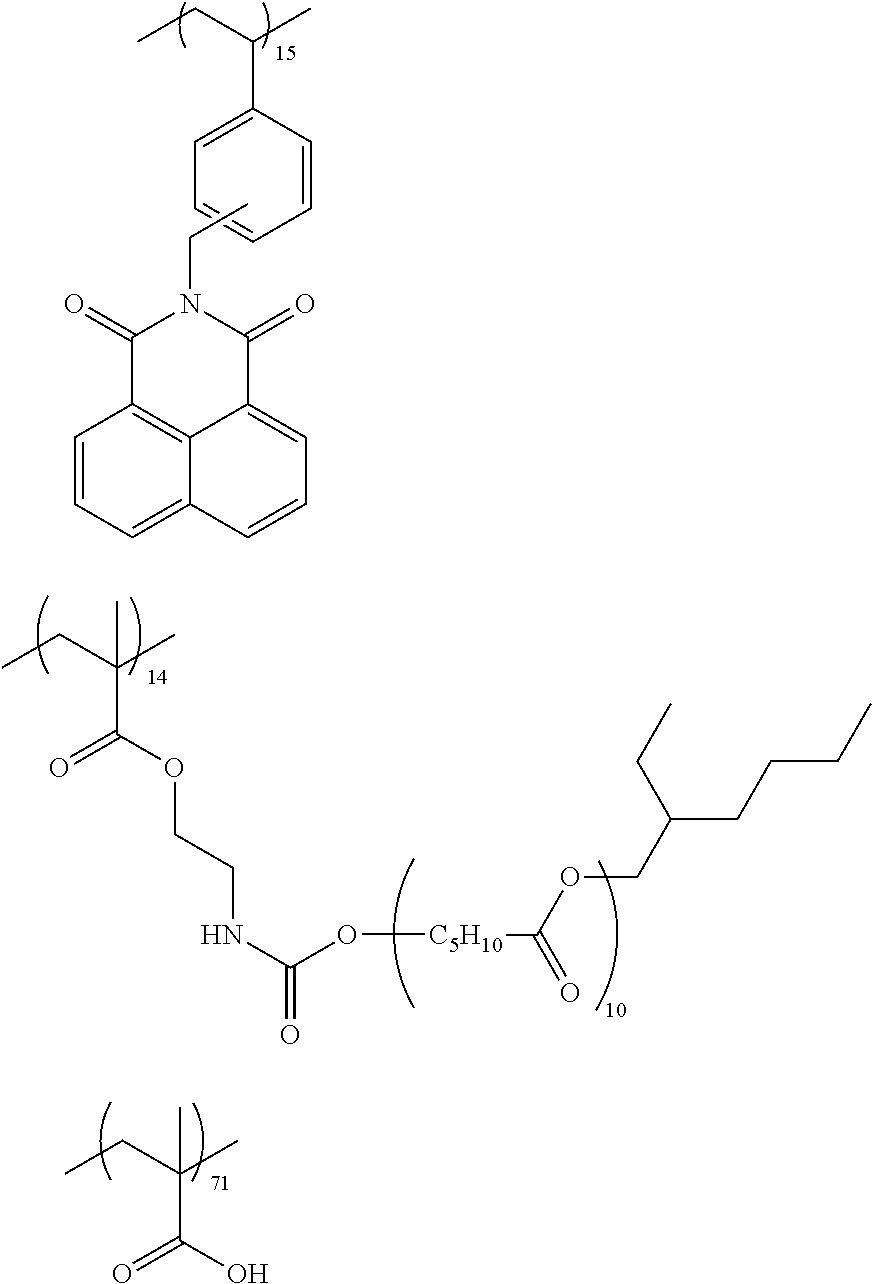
C1=CC=C2C3=C1C(=O)N(CC)C(=O)C3=CC=C2.C1=CC=CC(C(C)CC)=C1.CCC(C)(C(OCCNC(=O)O[C5H10]C(OCC(CCCC)CC)=O)=O)C.CCC(C)(C(O)=O)C
